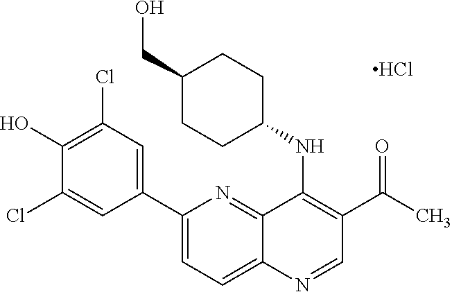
C1(C2=CC(Cl)=C(O)C(Cl)=C2)=CC=C2C(=N1)C(NC1CCC(CO)CC1)=C(C(=O)C)C=N2.Cl
